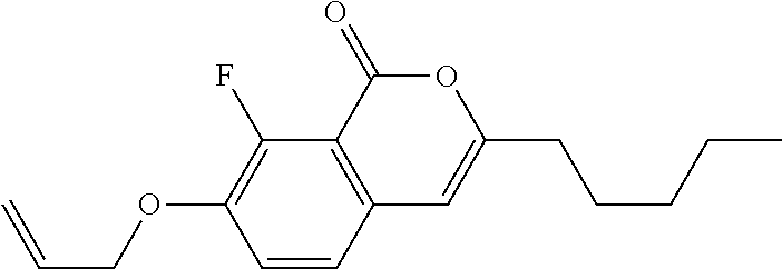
C1=CC2=C(C(F)=C1OCC=C)C(=O)OC(CCCCC)=C2
